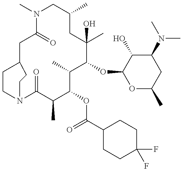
C12CC(=O)N(C)CC(C)CC(C)(O)C(OC3OC(C)CC(N(C)C)C3O)C(C)C(OC(C3CCC(F)(F)CC3)=O)C(C)C(=O)N(CC1)CC2
